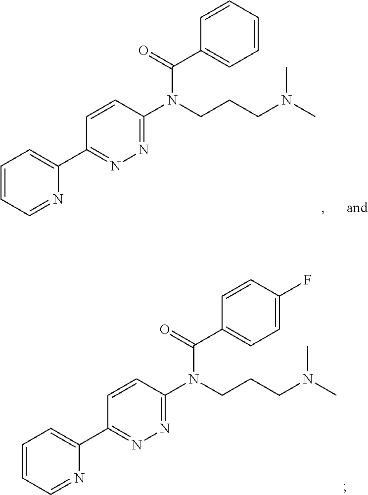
C1=CC=NC(C2=NN=C(N(CCCN(C)C)C(=O)C3=CC=CC=C3)C=C2)=C1.C1=CC=NC(C2=NN=C(N(CCCN(C)C)C(=O)C3=CC=C(F)C=C3)C=C2)=C1
